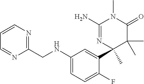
C1(N)=NC(C2=CC(NCC3=NC=CC=N3)=CC=C2F)(C)C(C)(C)C(=O)N1C
